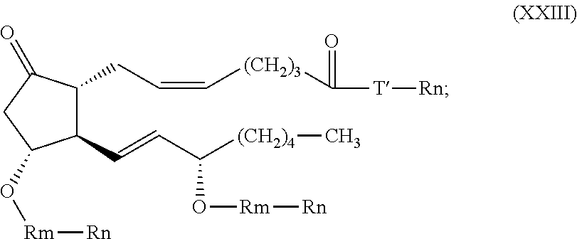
C1(C=CC(O[Rm][Rn])[(CH2)4]C)C(CC=C[(CH2)3]C(=O)[T][Rn])C(=O)CC1O[Rm][Rn]
